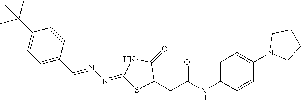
C1(C(C)(C)C)=CC=C(C=NN=C2SC(CC(NC3=CC=C(N4CCCC4)C=C3)=O)C(=O)N2)C=C1
